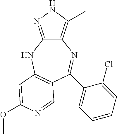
C12=C(C)NN=C1NC1=C(C=NC(OC)=C1)C(C1=CC=CC=C1Cl)=N2
